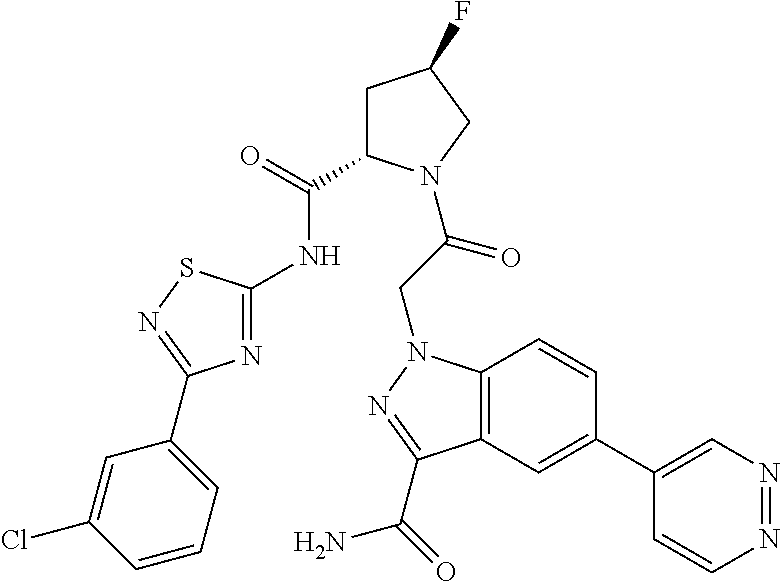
C1(C2=CC3=C(C=C2)N(CC(=O)N2C(C(=O)NC4=NC(C5=CC=CC(Cl)=C5)=NS4)CC(F)C2)N=C3C(=O)N)=CN=NC=C1
